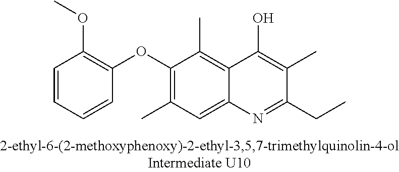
C1=CC=CC(OC2=C(C)C=C3C(=C2C)C(O)=C(C)C(CC)=N3)=C1OC
